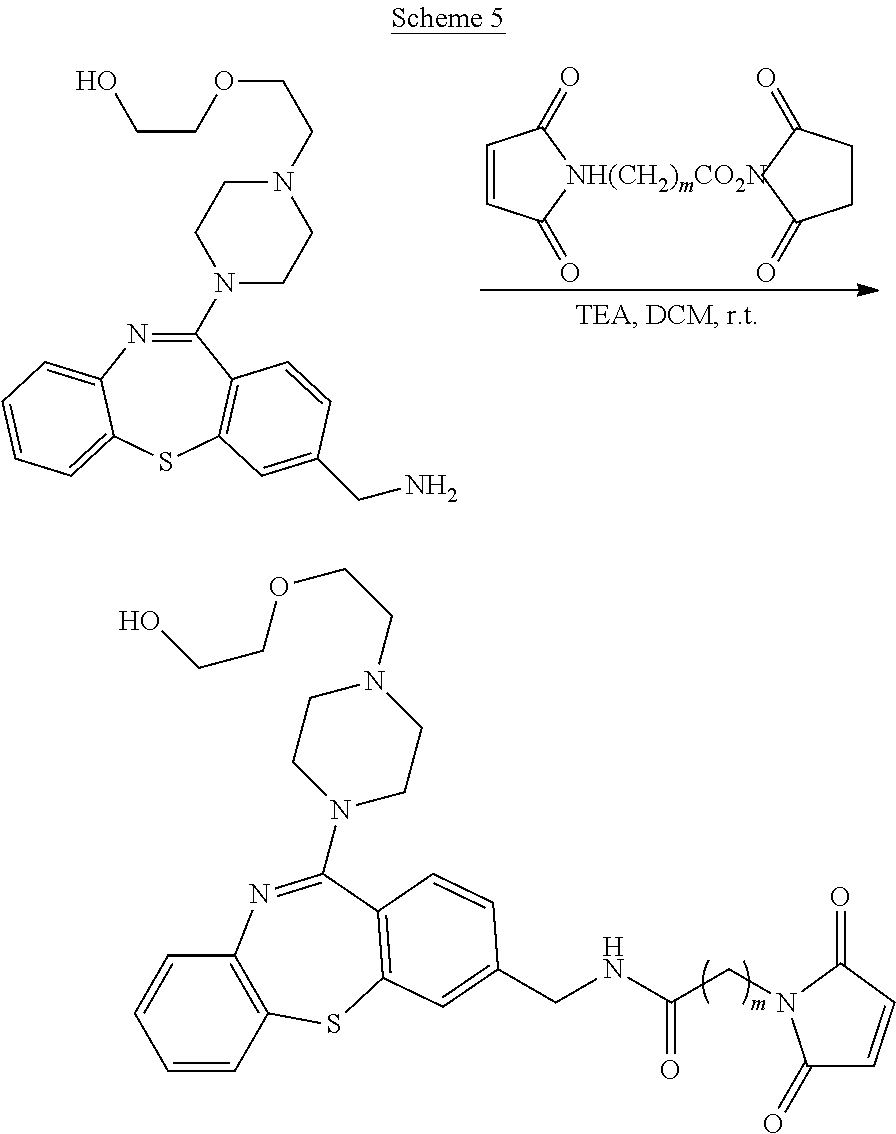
C1=CC2=C(C=C1)N=C(N1CCN(CCOCCO)CC1)C1=C(S2)C=C(CNC(CN2C(=O)C=CC2=O)=O)C=C1.C1(N2CCN(CCOCCO)CC2)=NC2=CC=CC=C2SC2=C1C=CC(CN)=C2.C1=CC(=O)[NH(CH2)mCO2N]C1=O.C1CC(=O)CC1=O
